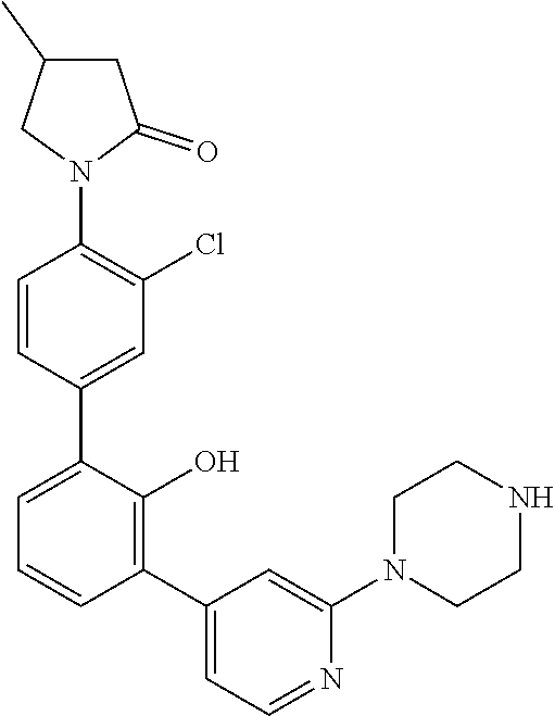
C1=C(C2=CC(Cl)=C(N3C(=O)CC(C)C3)C=C2)C(O)=C(C2=CC=NC(N3CCNCC3)=C2)C=C1
